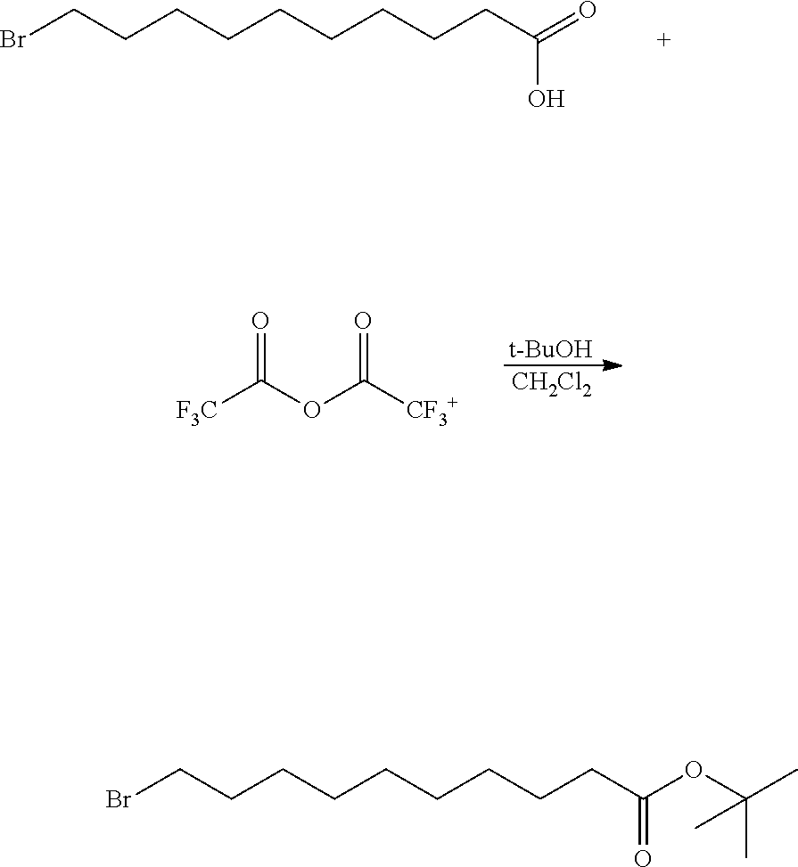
C(CCCCCCCC(=O)O)CBr.[t-BuOH].[CH2Cl2].[F3C]C(OC([CF3+])=O)=O.C(CCCCCCCC(=O)OC(C)(C)C)CBr
